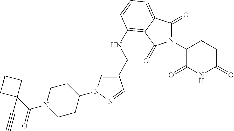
C1(C(N2CCC(N3C=C(CNC4=C5C(=CC=C4)C(=O)N(C4C(=O)NC(=O)CC4)C5=O)C=N3)CC2)=O)(C#C)CCC1
